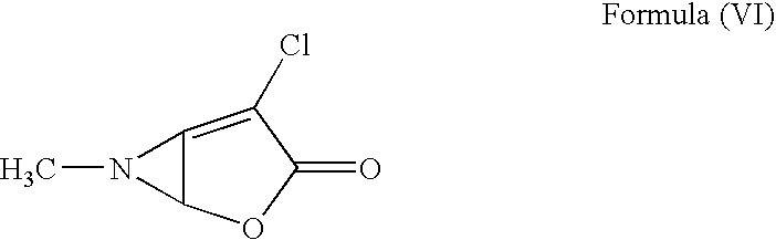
C12=C(Cl)C(=O)OC1N2C
